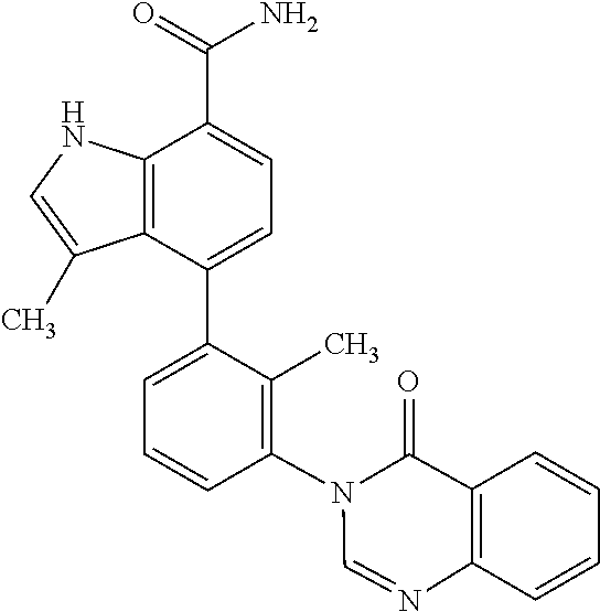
C12=C(C(C3=CC=CC(N4C=NC5=C(C4=O)C=CC=C5)=C3C)=CC=C1C(=O)N)C(C)=CN2
